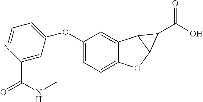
C1(OC2=CC=NC(C(NC)=O)=C2)=CC=C2C(=C1)C1C(O2)C1C(O)=O
